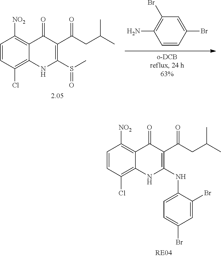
C1=CC(Br)=CC(Br)=C1N.C1(=O)C(C(CC(C)C)=O)=C(S(C)=O)NC2=C(Cl)C=CC([NO2])=C12.C1(=O)C(C(CC(C)C)=O)=C(NC2=CC=C(Br)C=C2Br)NC2=C(Cl)C=CC([NO2])=C12
